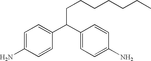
C(C(C1=CC=C(N)C=C1)C1=CC=C(N)C=C1)CCCCCC
